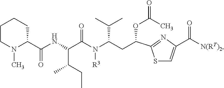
C1N(C)C(C(NC(C(N(C(CC(C2=NC(C([N(RT)2])=O)=CS2)OC(C)=O)C(C)C)[R3])=O)C(C)CC)=O)CCC1
